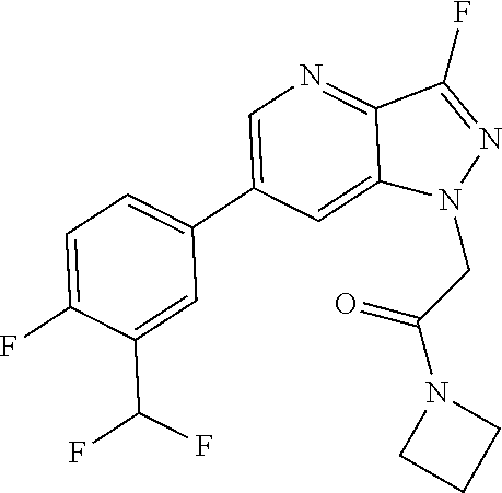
C1(C2=CN=C3C(=C2)N(CC(=O)N2CCC2)N=C3F)=CC=C(F)C(C(F)F)=C1
